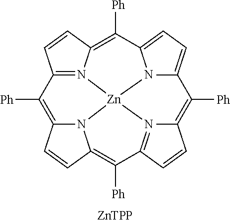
C12=N3C(=C([Ph])C4=CC=C5N4[Zn]34N3C(=C1[Ph])C=CC3=C([Ph])C1=N4C(=C5[Ph])C=C1)C=C2.[ZnTPP]
